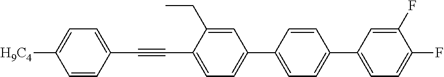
C1=C([H9C4])C=CC(C#CC2=CC=C(C3=CC=C(C4=CC=C(F)C(F)=C4)C=C3)C=C2CC)=C1
